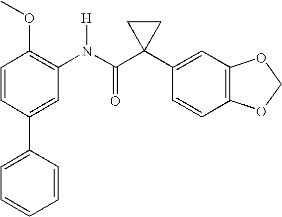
C1=CC(C2=CC=CC=C2)=CC(N(C(C2(C3=CC4=C(C=C3)OCO4)CC2)=O)[H])=C1OC
